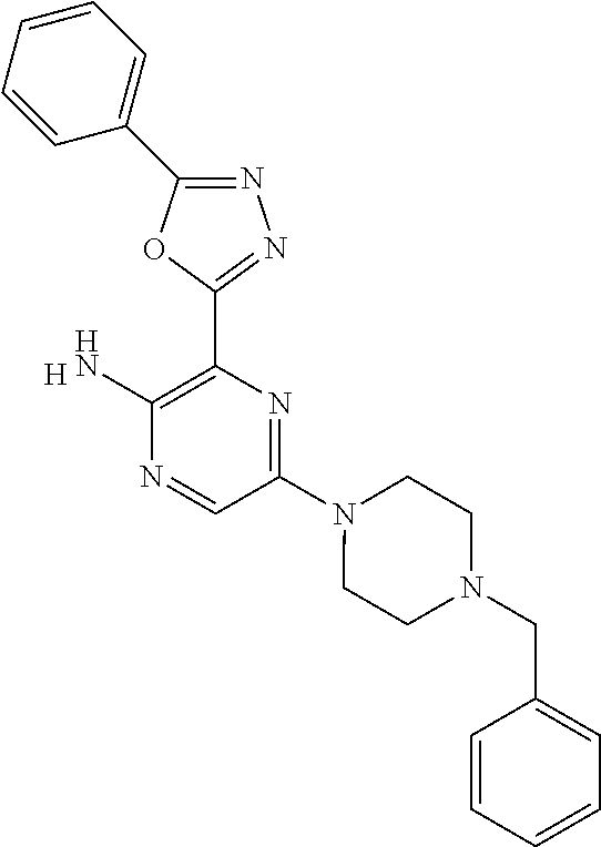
N1=C(C2=CC=CC=C2)OC(C2=C(N)N=CC(N3CCN(CC4=CC=CC=C4)CC3)=N2)=N1.[H]
